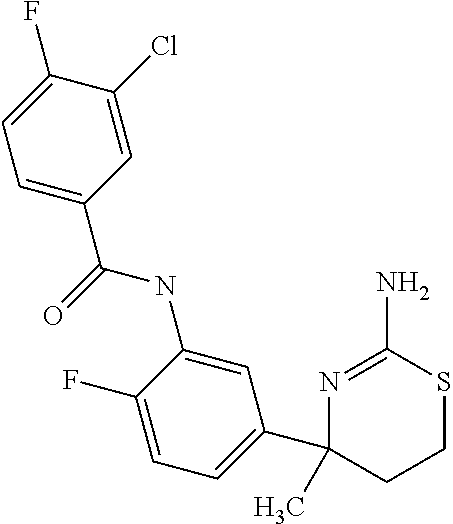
N1=C(N)SCCC1(C1=CC=C(F)C(NC(=O)C2=CC=C(F)C(Cl)=C2)=C1)C
